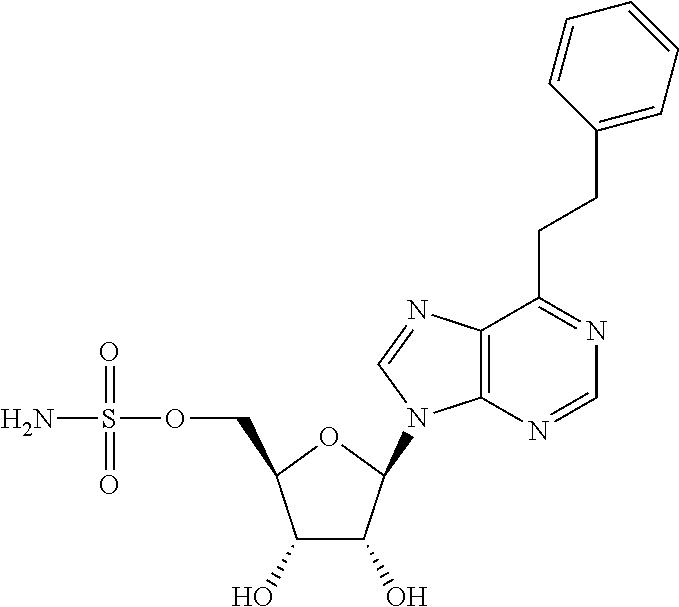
C1(O)C(O)C(N2C3=C(C(CCC4=CC=CC=C4)=NC=N3)N=C2)OC1COS(N)(=O)=O
